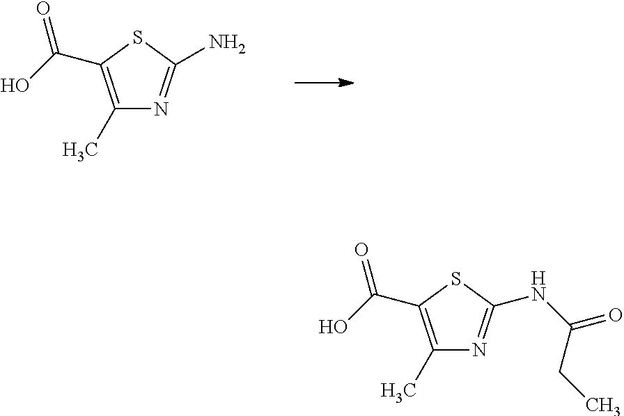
C1(C)=C(C(O)=O)SC(N)=N1.C1(C)=C(C(O)=O)SC(NC(=O)CC)=N1
